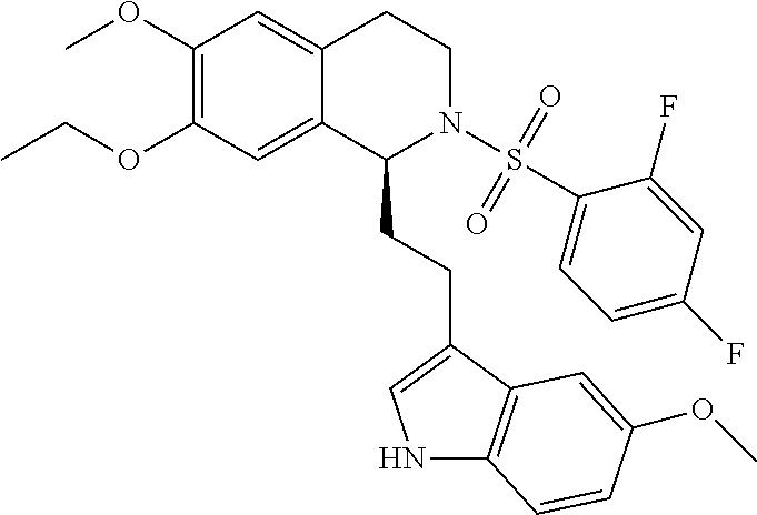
COC1=C(OCC)C=C2C(=C1)CCN(S(=O)(=O)C1=CC=C(F)C=C1F)C2CCC1=CNC2=C1C=C(OC)C=C2
